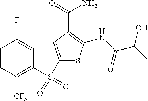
C1(S(=O)(C2=C([CF3])C=CC(F)=C2)=O)=CC(C(=O)N)=C(NC(C(C)O)=O)S1
